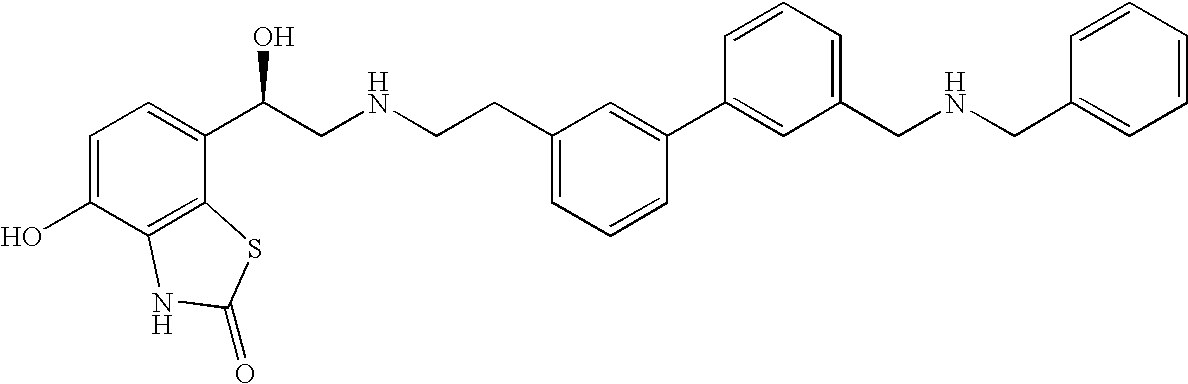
C1=C(O)C2=C(C(C(CNCCC3=CC=CC(C4=CC(CNCC5=CC=CC=C5)=CC=C4)=C3)O)=C1)SC(=O)N2
